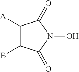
C1([A])C(B)C(=O)N(O)C1=O
